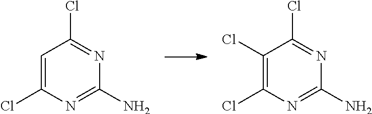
C1(N)=NC(Cl)=CC(Cl)=N1.C1(N)=NC(Cl)=C(Cl)C(Cl)=N1
